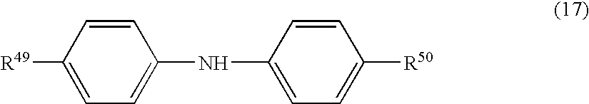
C1=CC([R49])=CC=C1NC1=CC=C([R50])C=C1
